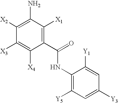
C1(NC(C2=C([X1])C(N)=C([X2])C([X3])=C2[X4])=O)=C([Y5])C=C([Y3])C=C1[Y1]
